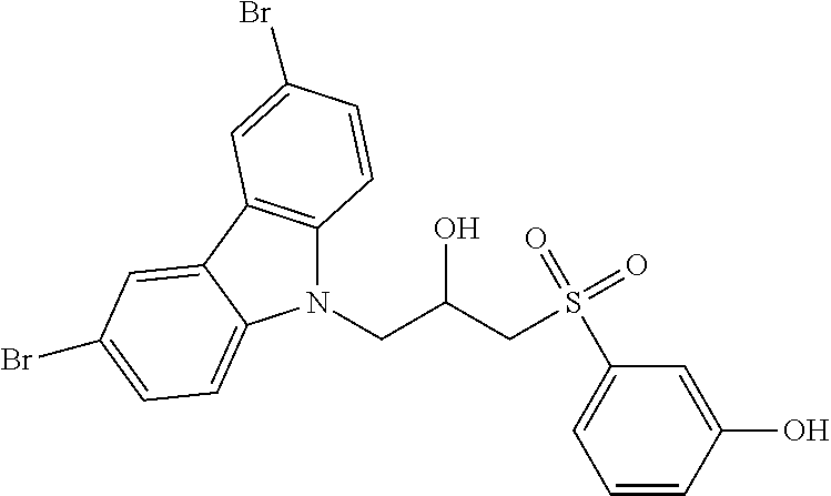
C1=CC(O)=CC(S(CC(CN2C3=C(C4=CC(Br)=CC=C24)C=C(Br)C=C3)O)(=O)=O)=C1
